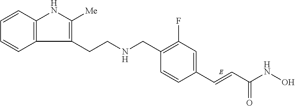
C1=CC2=C(C=C1)C(CCNCC1=C(F)C=C(C=CC(NO)=O)C=C1)=C([Me])N2
